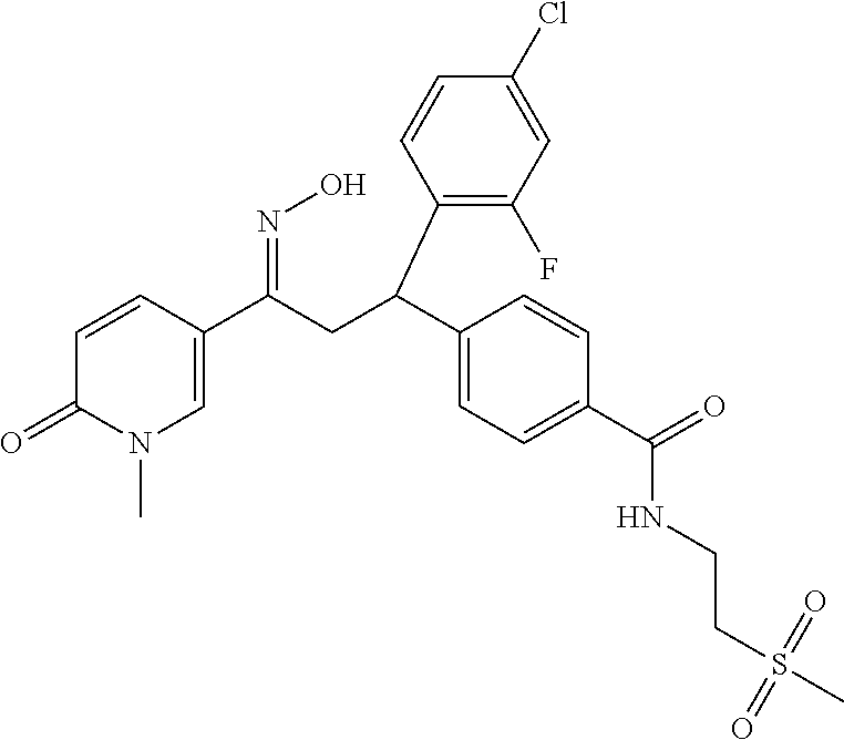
C1=CC(C(CC(C2=CC=C(C(=O)NCCS(C)(=O)=O)C=C2)C2=C(F)C=C(Cl)C=C2)=NO)=CN(C)C1=O
